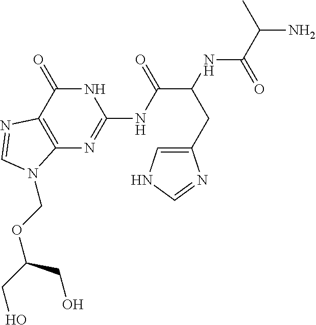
C12=C(C(=O)NC(NC(C(NC(C(C)N)=O)CC3=CNC=N3)=O)=N1)N=CN2COC(CO)CO
